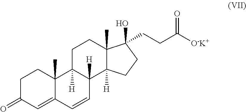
C1C(=O)C=C2C(C)(C1)C1([H])C([H])(C=C2)C2([H])C(C)(CC1)C(O)(CCC([O-K+])=O)CC2
